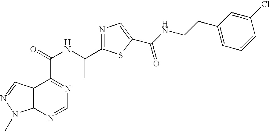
C12=C(N=CN=C1C(=O)NC(C1=NC=C(C(NCCC3=CC=CC(Cl)=C3)=O)S1)C)N(C)N=C2
